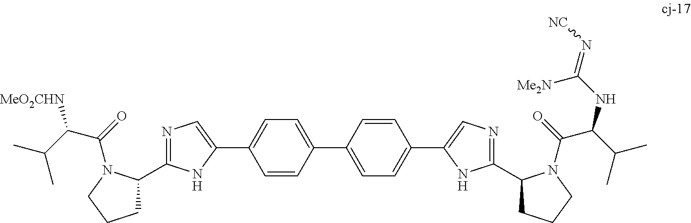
C1C(C2=NC=C(C3=CC=C(C4=CC=C(C5=CN=C(C6CCCN6C(C(NC(=N[NC])[Me2N])C(C)C)=O)N5)C=C4)C=C3)N2)N(C(C([MeO2CHN])C(C)C)=O)CC1
